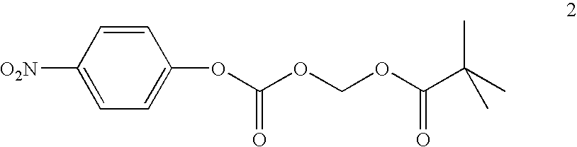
[O2N]C1=CC=C(OC(OCOC(C(C)(C)C)=O)=O)C=C1
